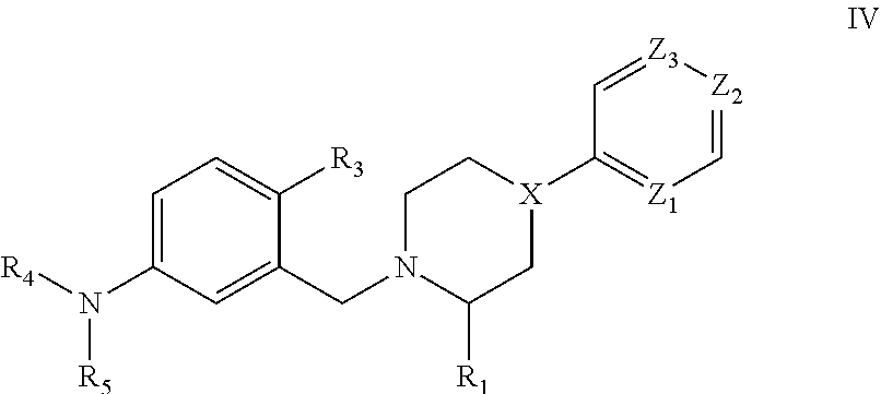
C1=C(N([R5])[R4])C=C(CN2CC[X](C3=[Z1]C=[Z2][Z3]=C3)CC2[R1])C([R3])=C1
